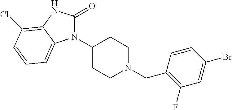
N1(C2CCN(CC3=C(F)C=C(Br)C=C3)CC2)C(=O)NC2=C(Cl)C=CC=C12
